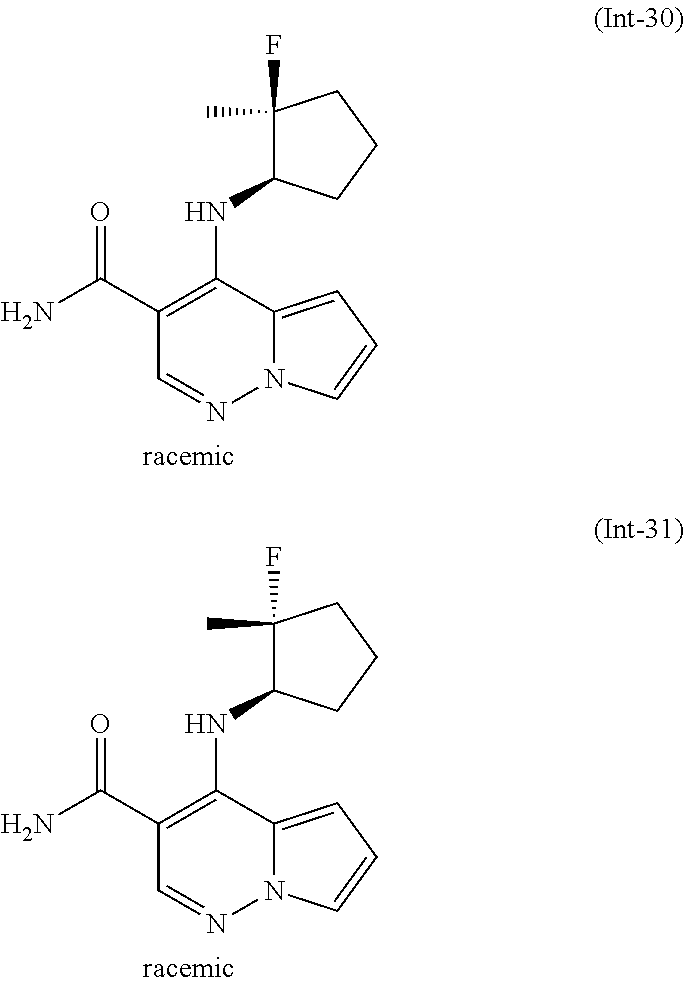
C1(C(N)=O)=C(NC2C(C)(F)CCC2)C2=CC=CN2N=C1.C1(C(N)=O)=C(NC2C(C)(F)CCC2)C2=CC=CN2N=C1
